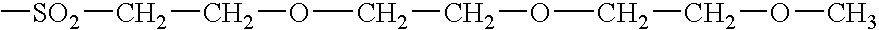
C[SO2]CCOCCOCCOC
